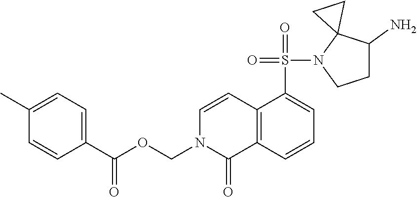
C1(S(=O)(=O)N2CCC(N)C23CC3)=CC=CC2=C1C=CN(COC(C1=CC=C(C)C=C1)=O)C2=O
